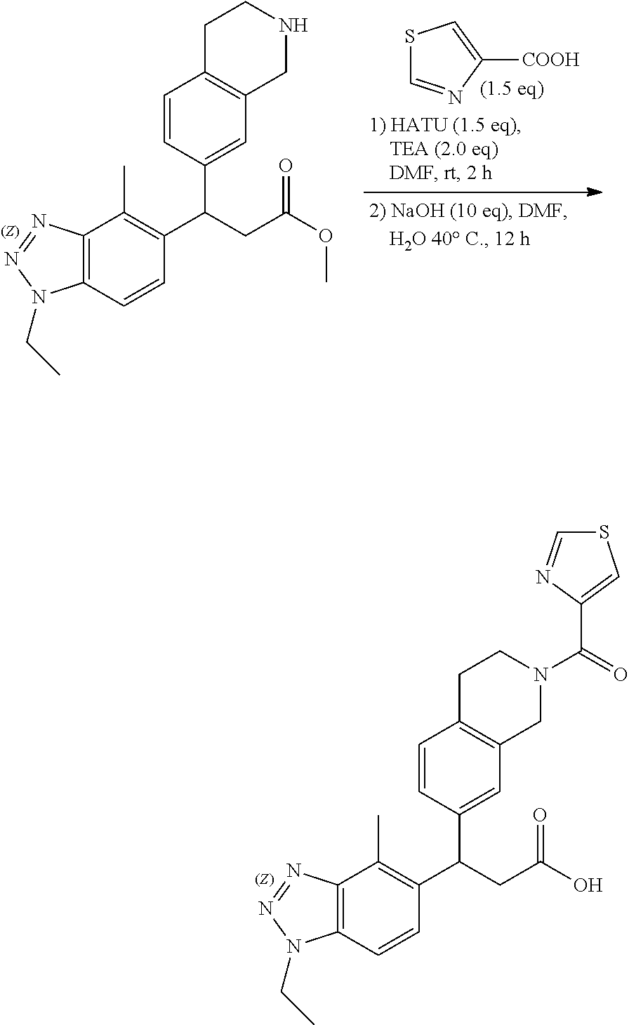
C1=CC(C(CC(O)=O)C2=C(C)C3=C(C=C2)N(CC)N=N3)=CC2=C1CCN(C(=O)C1=CSC=N1)C2.C1=CC(C(CC(OC)=O)C2=C(C)C3=C(C=C2)N(CC)N=N3)=CC2=C1CCNC2.C1([COOH])=CSC=N1
